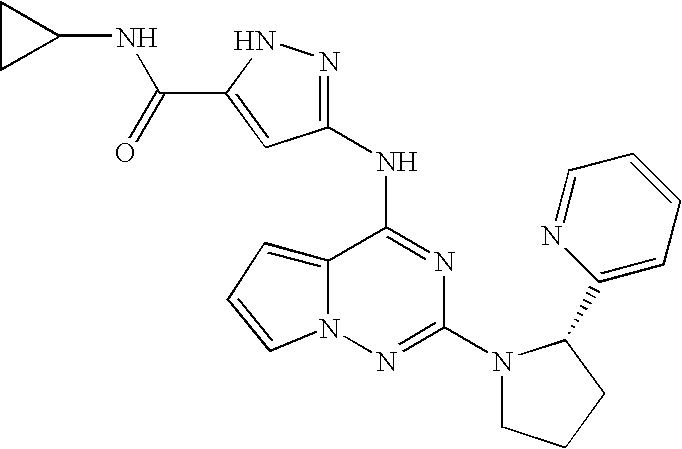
C12=CC=CN1N=C(N1CCCC1C1=CC=CC=N1)N=C2NC1=NNC(C(=O)NC2CC2)=C1
